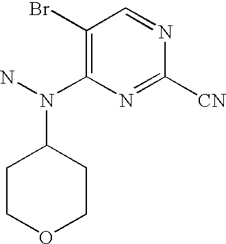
C1(N(N)C2CCOCC2)=C(Br)C=NC([CN])=N1
